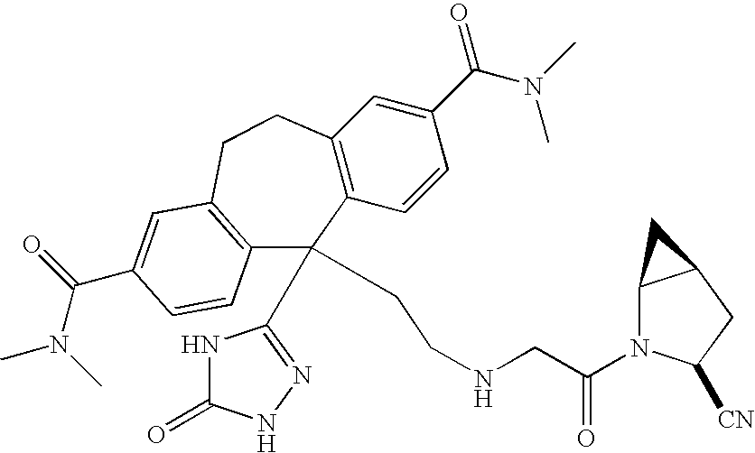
C12=C(C=CC(C(N(C)C)=O)=C1)C(C1=NNC(=O)N1)(CCNCC(N1C3C(CC1[CN])C3)=O)C1=C(CC2)C=C(C(N(C)C)=O)C=C1
